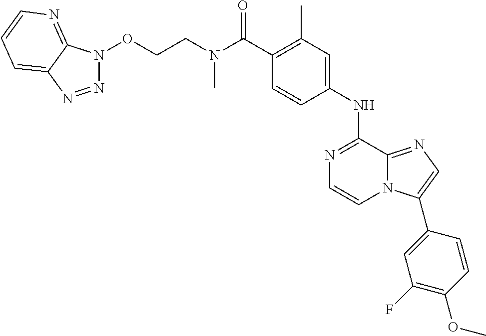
C1(C(N(CCON2N=NC3=CC=CN=C23)C)=O)=C(C)C=C(NC2=NC=CN3C2=NC=C3C2=CC(F)=C(OC)C=C2)C=C1
